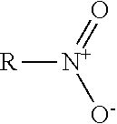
[R][N+](=O)[O-]
